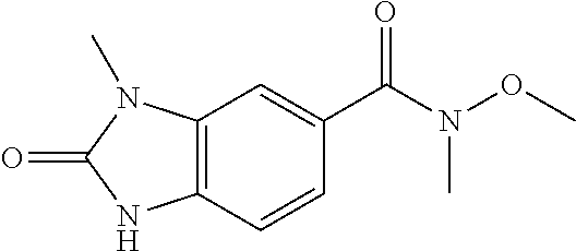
C12=C(C=CC(C(N(OC)C)=O)=C1)NC(=O)N2C
